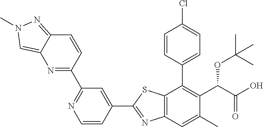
C1(C2=CC(C3=NC4=CN(C)N=C4C=C3)=NC=C2)=NC2=C(S1)C(C1=CC=C(Cl)C=C1)=C(C(OC(C)(C)C)C(=O)O)C(C)=C2
